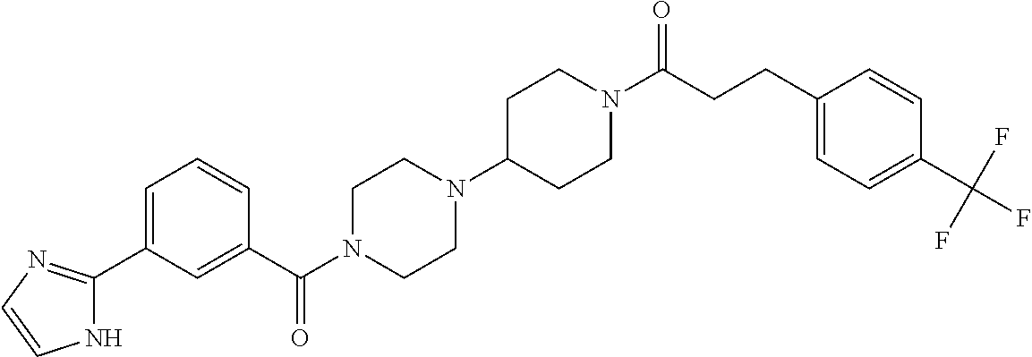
C1(C(N2CCN(C3CCN(C(CCC4=CC=C(C(F)(F)F)C=C4)=O)CC3)CC2)=O)=CC(C2=NC=CN2)=CC=C1
